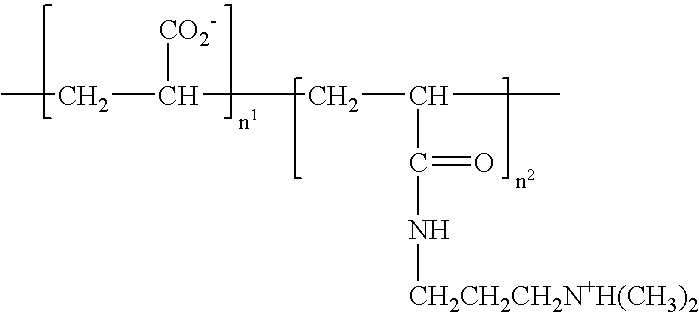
C(C(N[CH2CH2CH2N+H(CH3)2])=O)(CC(CC)[CO2-])C
